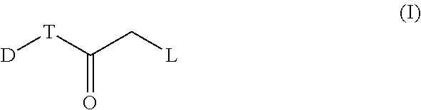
[D][T]C(C[L])=O
